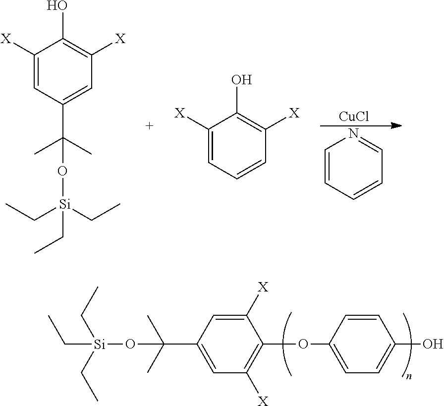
[CuCl].C1=CC=CC=N1.C1([X])=CC(C(C)(C)O[Si](CC)(CC)CC)=CC([X])=C1O.C1([X])=CC=CC([X])=C1O.C1([X])=CC(C(C)(C)O[Si](CC)(CC)CC)=CC([X])=C1OC1=CC=C(O)C=C1
